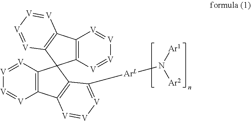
C12=C([V]=[V][V]=[V]1)C1(C3=C2[V]=[V][V]=[V]3)C2=C(C3=C1C([ArL]N([Ar1])[Ar2])=[V][V]=[V]3)[V]=[V][V]=[V]2
